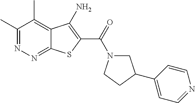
C1(C)=NN=C2C(=C1C)C(N)=C(C(=O)N1CC(C3=CC=NC=C3)CC1)S2
